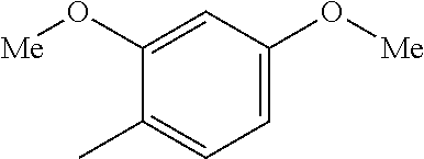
C1(O[Me])=CC(O[Me])=CC=C1C
